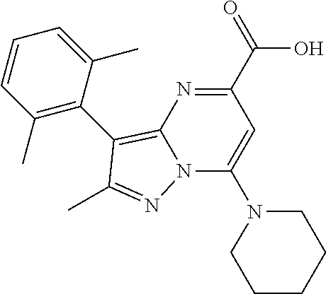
C1=CC(C)=C(C2=C3N(C(N4CCCCC4)=CC(C(=O)O)=N3)N=C2C)C(C)=C1
